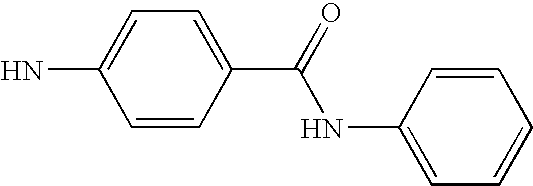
C1=CC(C(=O)NC2=CC=CC=C2)=CC=C1N
